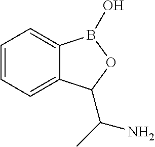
C1=CC=C2C(=C1)B(O)OC2C(C)N
